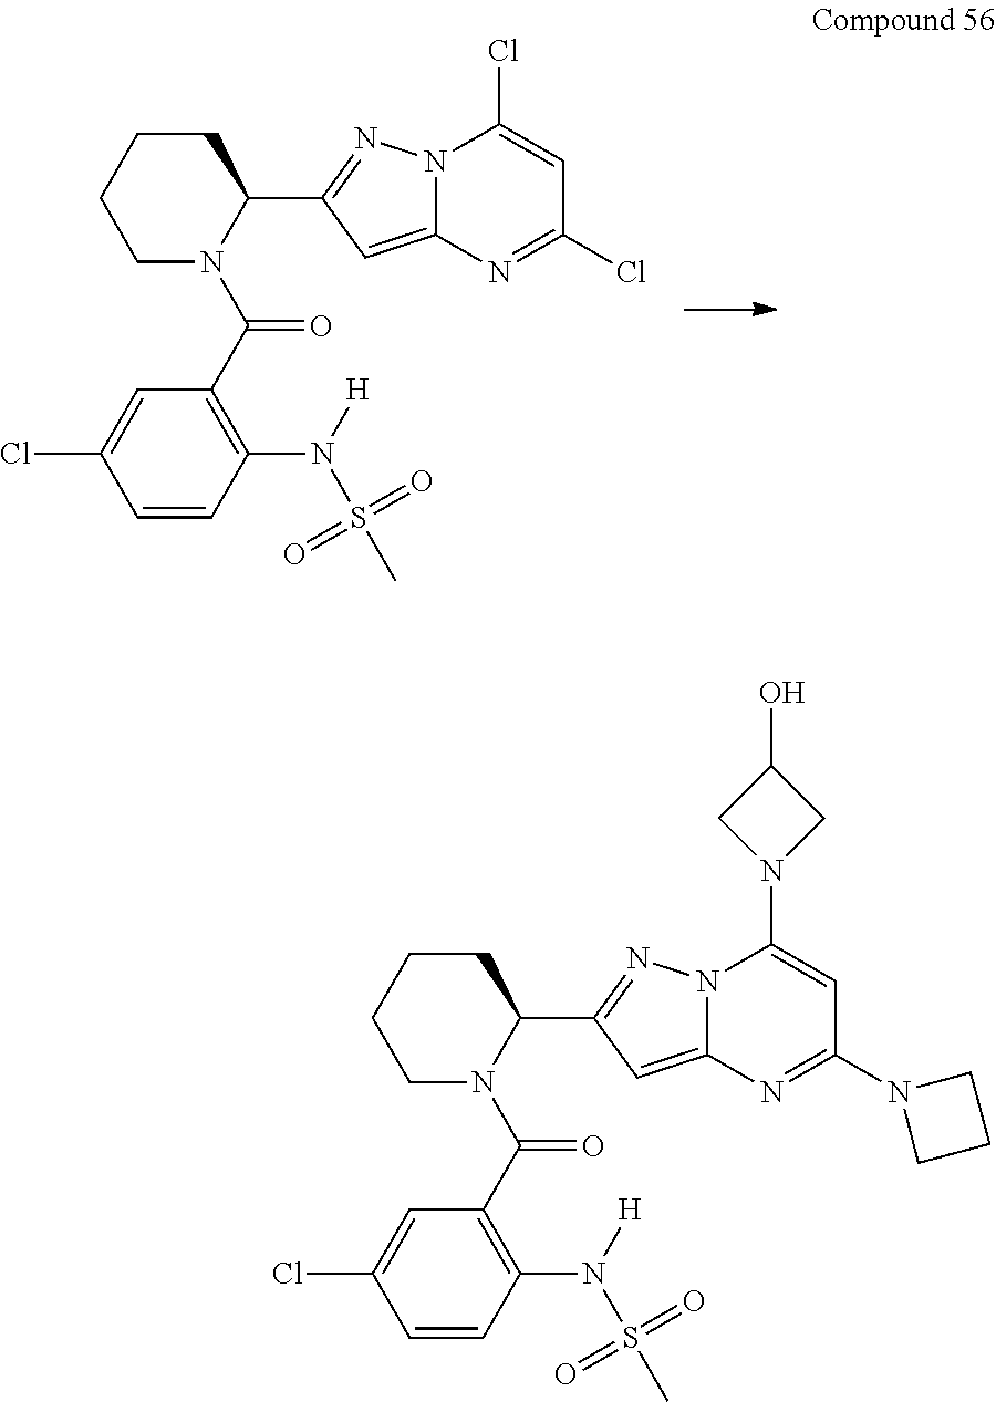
C1(C(N2C(C3=NN4C(=C3)N=C(Cl)C=C4Cl)CCCC2)=O)=C(N(S(C)(=O)=O)[H])C=CC(Cl)=C1.C1(C(N2C(C3=NN4C(=C3)N=C(N3CCC3)C=C4N3CC(O)C3)CCCC2)=O)=C(N(S(C)(=O)=O)[H])C=CC(Cl)=C1
